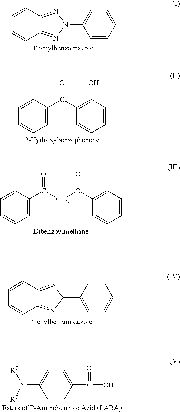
C1=CC2=NN(C3=CC=CC=C3)N=C2C=C1.C1=C(C(=O)C2=C(O)C=CC=C2)C=CC=C1.C1=C(C(=O)CC(C2=CC=CC=C2)=O)C=CC=C1.C1=CC2=NC(C3=CC=CC=C3)N=C2C=C1.C1=CC(C(=O)O)=CC=C1N([R7])[R7]
